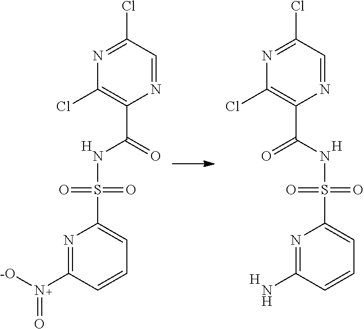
C1(Cl)=C(C(NS(C2=CC=CC(N([-O])=O)=N2)(=O)=O)=O)N=CC(Cl)=N1.[H].C1(Cl)=C(C(NS(C2=CC=CC(N)=N2)(=O)=O)=O)N=CC(Cl)=N1.[H].[H]
